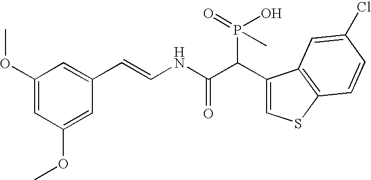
C1(OC)=CC(OC)=CC(C=CNC(C(C2=CSC3=C2C=C(Cl)C=C3)P(=O)(O)C)=O)=C1
